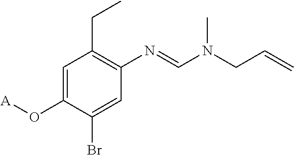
C1=C(O[A])C(Br)=CC(N=CN(CC=C)C)=C1CC
